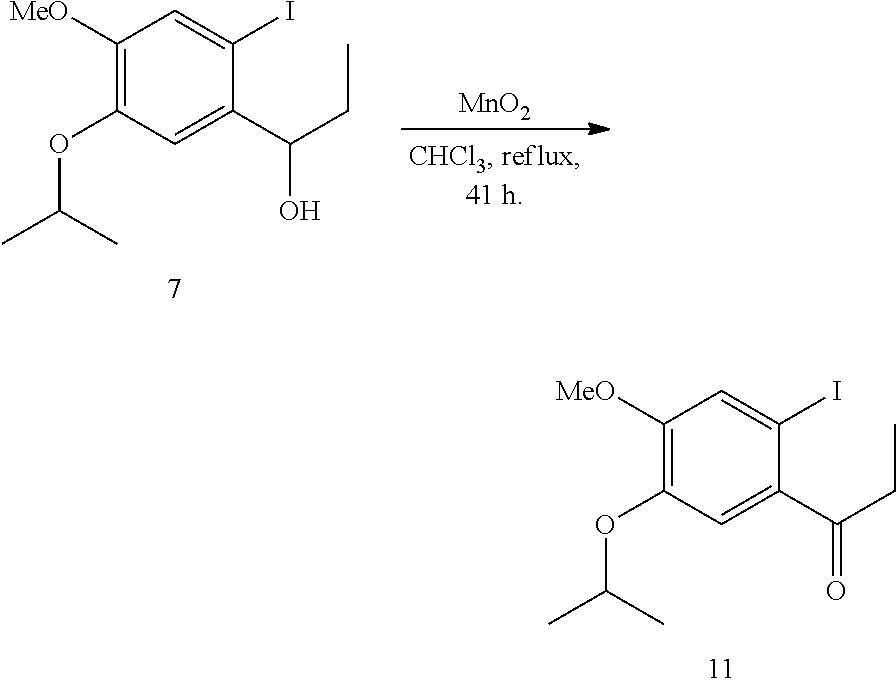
C1([MeO])=C(OC(C)C)C=C(C(CC)O)C(I)=C1.[MnO2].C1([MeO])=C(OC(C)C)C=C(C(CC)=O)C(I)=C1
